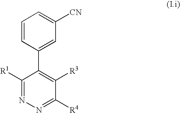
C1=CC(C2=C([R3])C([R4])=NN=C2[R1])=CC([CN])=C1
